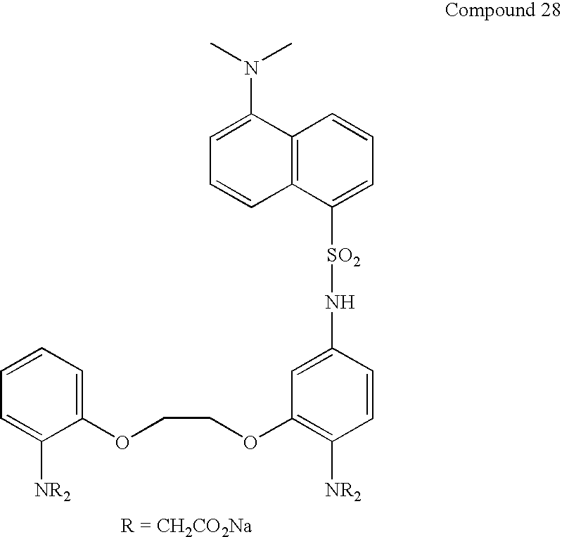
C12=C(C([SO2]NC3=CC(OCCOC4=CC=CC=C4[NR2])=C([NR2])C=C3)=CC=C1)C=CC=C2N(C)C
